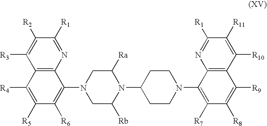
C1([R1])=NC2=C(C([R3])=C1[R2])C([R4])=C([R5])C([R6])=C2N1CC([Rb])N(C2CCN(C3=C([R7])C([R8])=C([R9])C4=C3N=C([R1])C([R11])=C4[R10])CC2)C([Ra])C1
